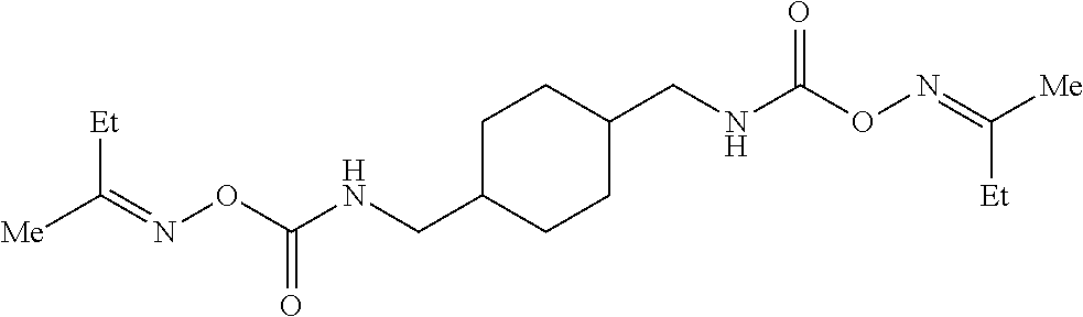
C1C(CNC(ON=C([Me])[Et])=O)CCC(CNC(ON=C([Et])[Me])=O)C1
